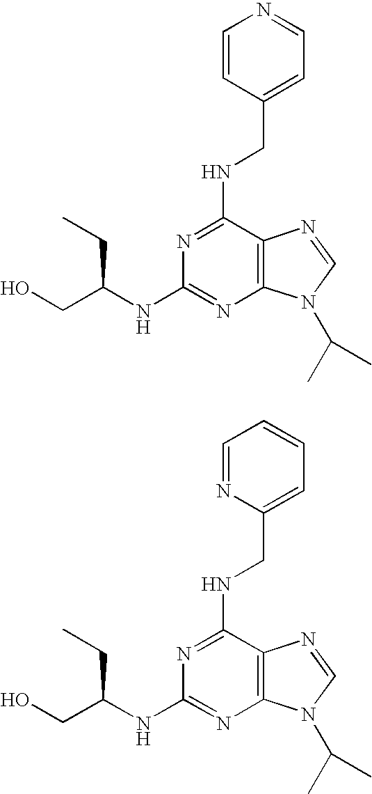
C12=C(C(NCC3=CC=NC=C3)=NC(NC(CC)CO)=N1)N=CN2C(C)C.C12=C(C(NCC3=CC=CC=N3)=NC(NC(CC)CO)=N1)N=CN2C(C)C
